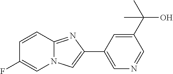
C1=CC2=NC(C3=CN=CC(C(C)(O)C)=C3)=CN2C=C1F
